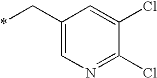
C1(C*)=CN=C(Cl)C(Cl)=C1
